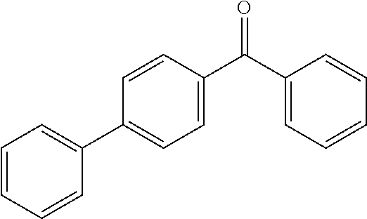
C1(C(C2=CC=C(C3=CC=CC=C3)C=C2)=O)=CC=CC=C1
